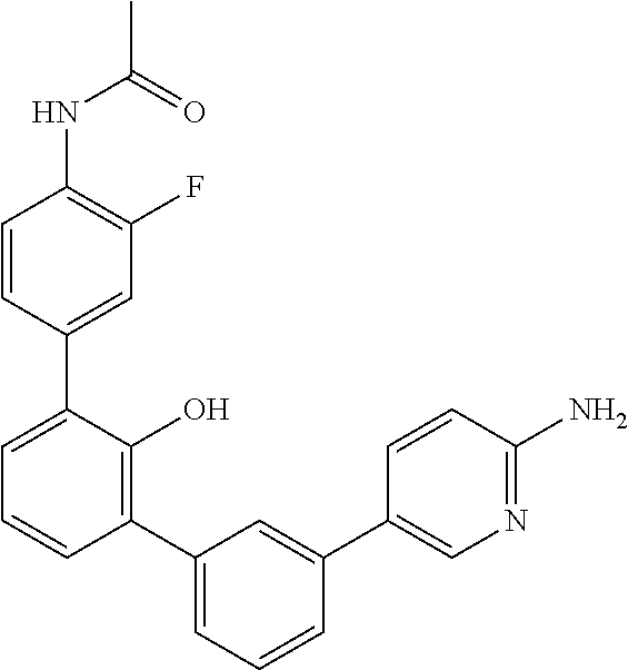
C1(NC(C)=O)=C(F)C=C(C2=CC=CC(C3=CC=CC(C4=CN=C(N)C=C4)=C3)=C2O)C=C1
